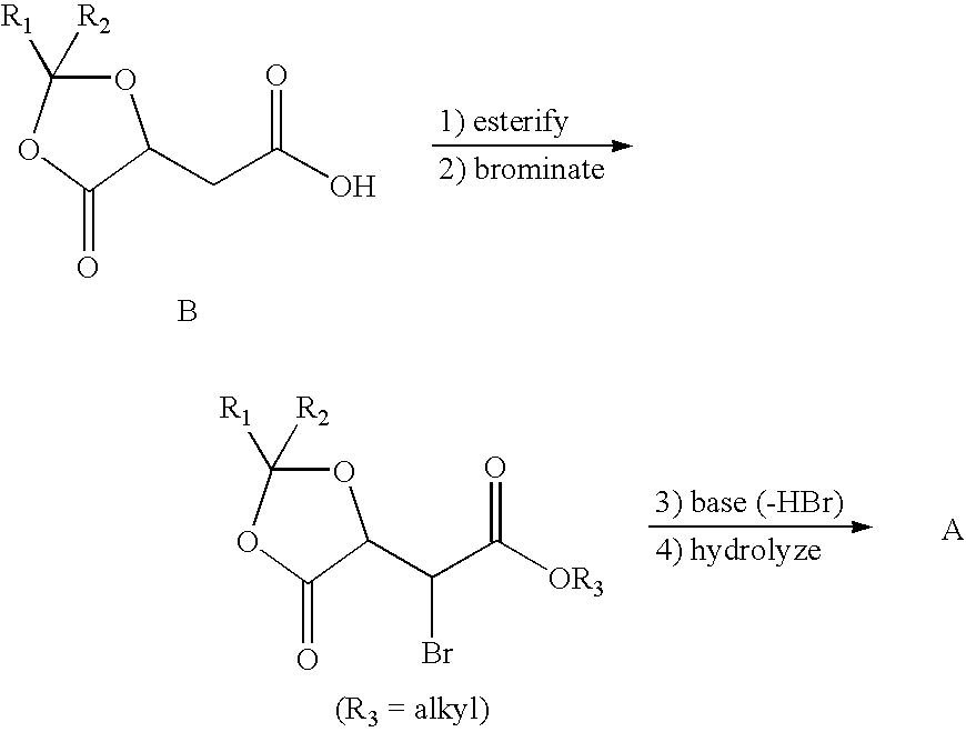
O=C1C(CC(O)=O)OC([R1])([R2])O1.B.O=C1C(C(C([OR3])=O)Br)OC([R1])([R2])O1.[(R3 = alkyl)]
